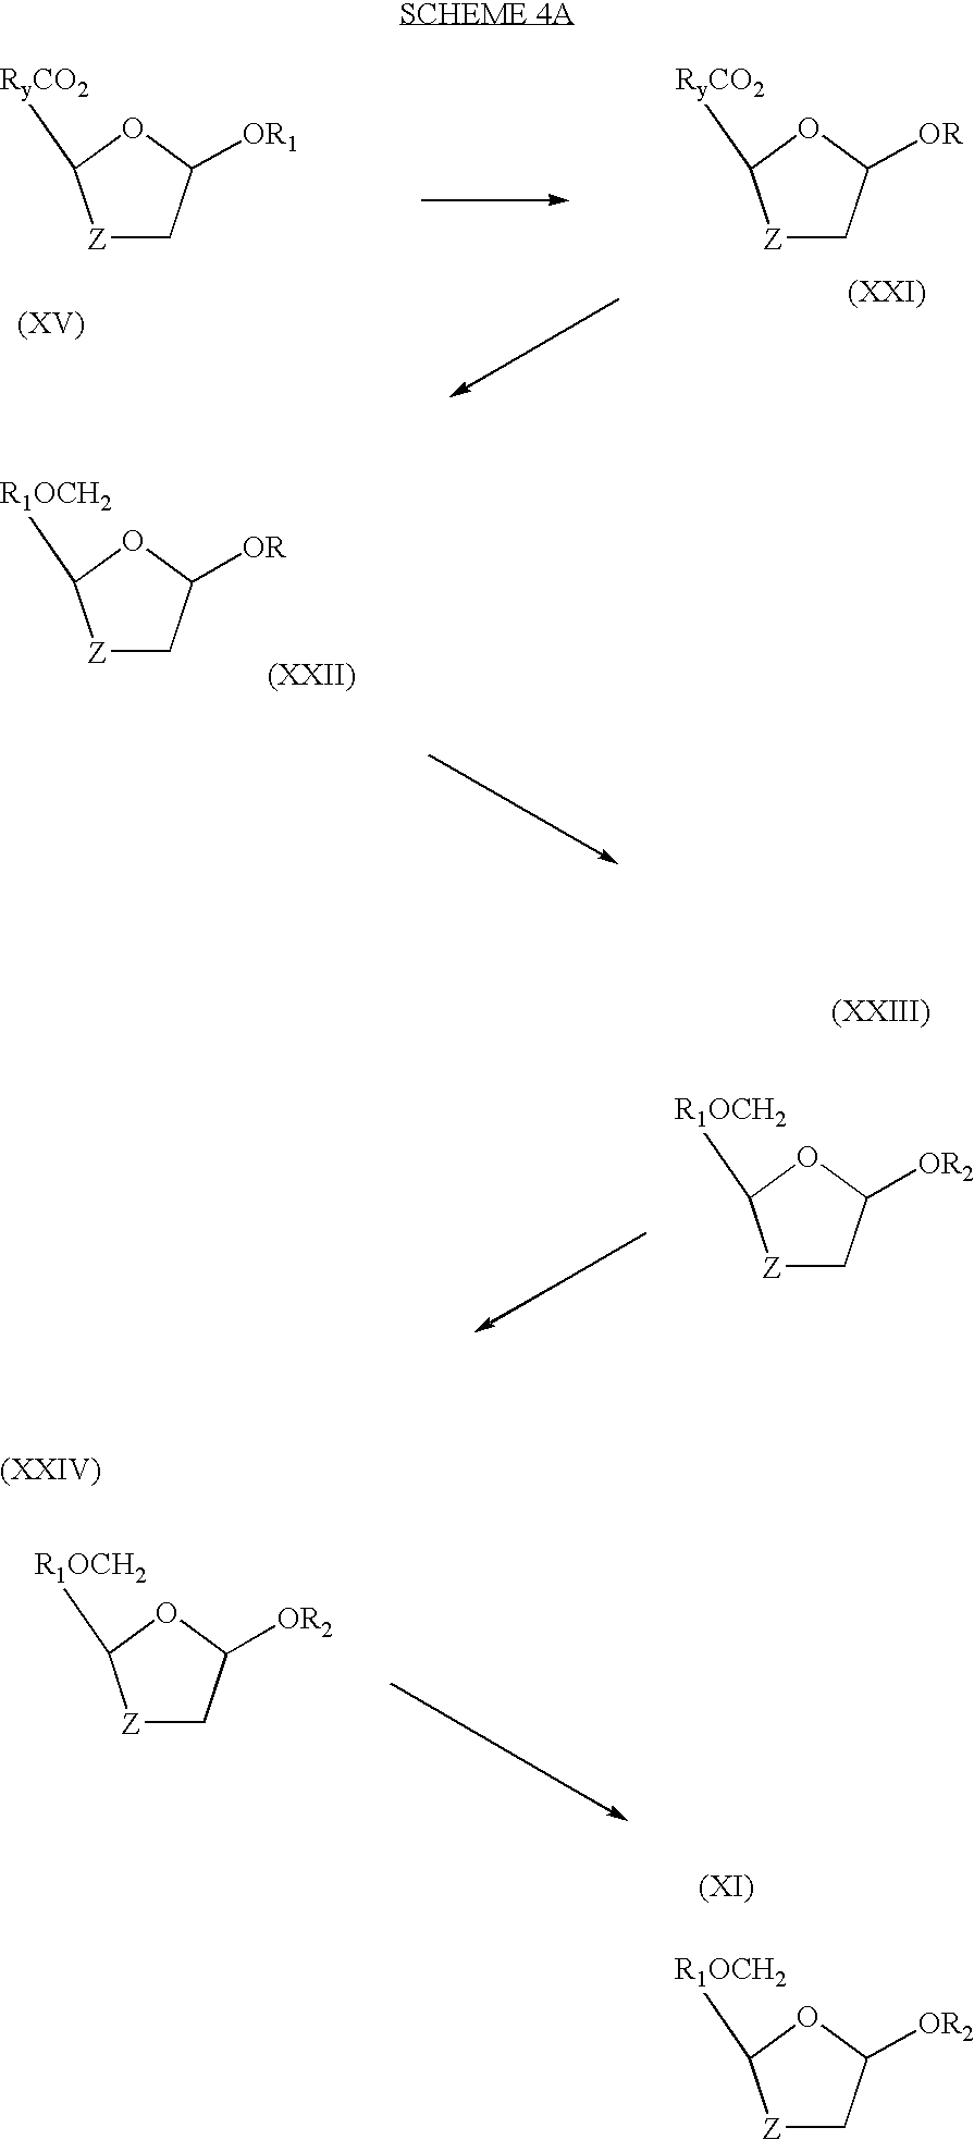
[Z]1CC([OR1])OC1[RyCO2].[Z]1CC([OR])OC1[RyCO2].[Z]1CC([OR])OC1[R1OCH2].[Z]1CC([OR2])OC1[R1OCH2].[Z]1CC([OR2])OC1[R1OCH2].[Z]1CC([OR2])OC1[R1OCH2]
